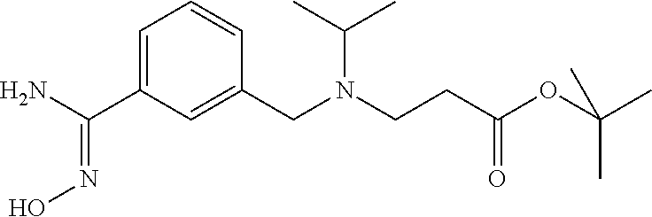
C1=C(C(N)=NO)C=C(CN(CCC(OC(C)(C)C)=O)C(C)C)C=C1
